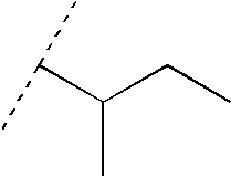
C(C)C(C(C)C)C
